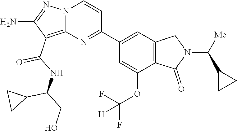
C1(N)=NN2C(=C1C(NC(C1CC1)CO)=O)N=C(C1=CC3=C(C(=O)N(C(C4CC4)[Me])C3)C(OC([H])(F)F)=C1)C=C2
